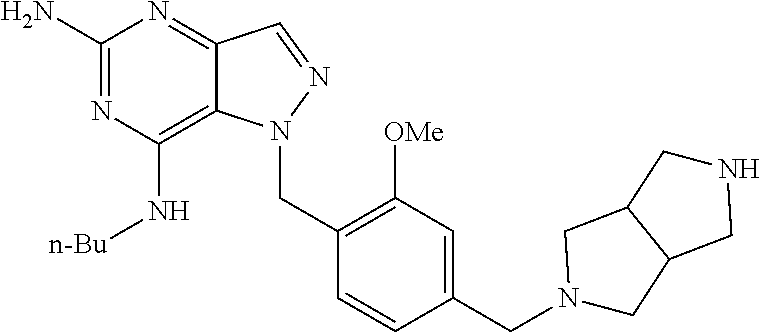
C1(N)=NC(N[n-Bu])=C2C(=N1)C=NN2CC1=C([OMe])C=C(CN2CC3C(C2)CNC3)C=C1
